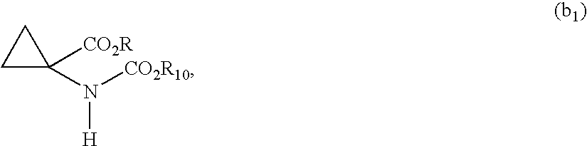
C1C(N([CO2R10])[H])([CO2R])C1
